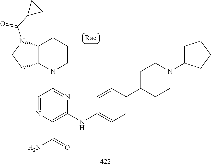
C12C(N(C3=NC(NC4=CC=C(C5CCN(C6CCCC6)CC5)C=C4)=C(C(=O)N)N=C3)CCC1)CCN2C(=O)C1CC1
